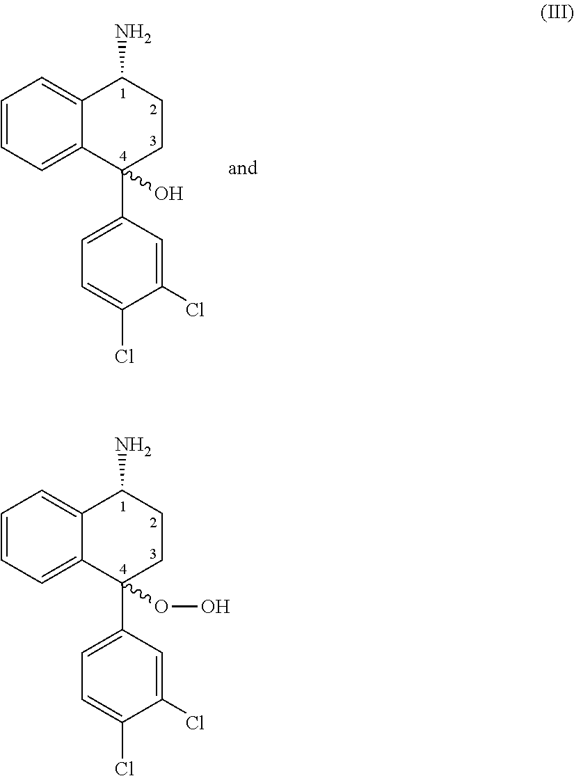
C1=CC=C2C(=C1)C(N)CCC2(C1=CC=C(Cl)C(Cl)=C1)O.C1=CC=C2C(=C1)C(N)CCC2(C1=CC=C(Cl)C(Cl)=C1)OO
